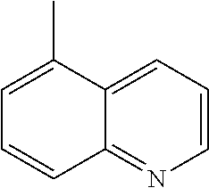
C1=C2C(=NC=C1)C=CC=C2C
